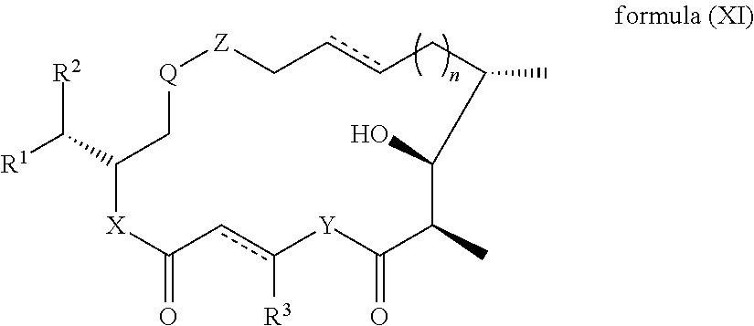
[R1]C(C1C[Q][Z]CccCC(C)C(O)C(C)C(=O)[Y]c([R3])cC(=O)[X]1)[R2]
